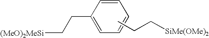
C1=CC(CC[(MeO)2MeSi])=CC=C1.CCC[SiMe(OMe)2]
